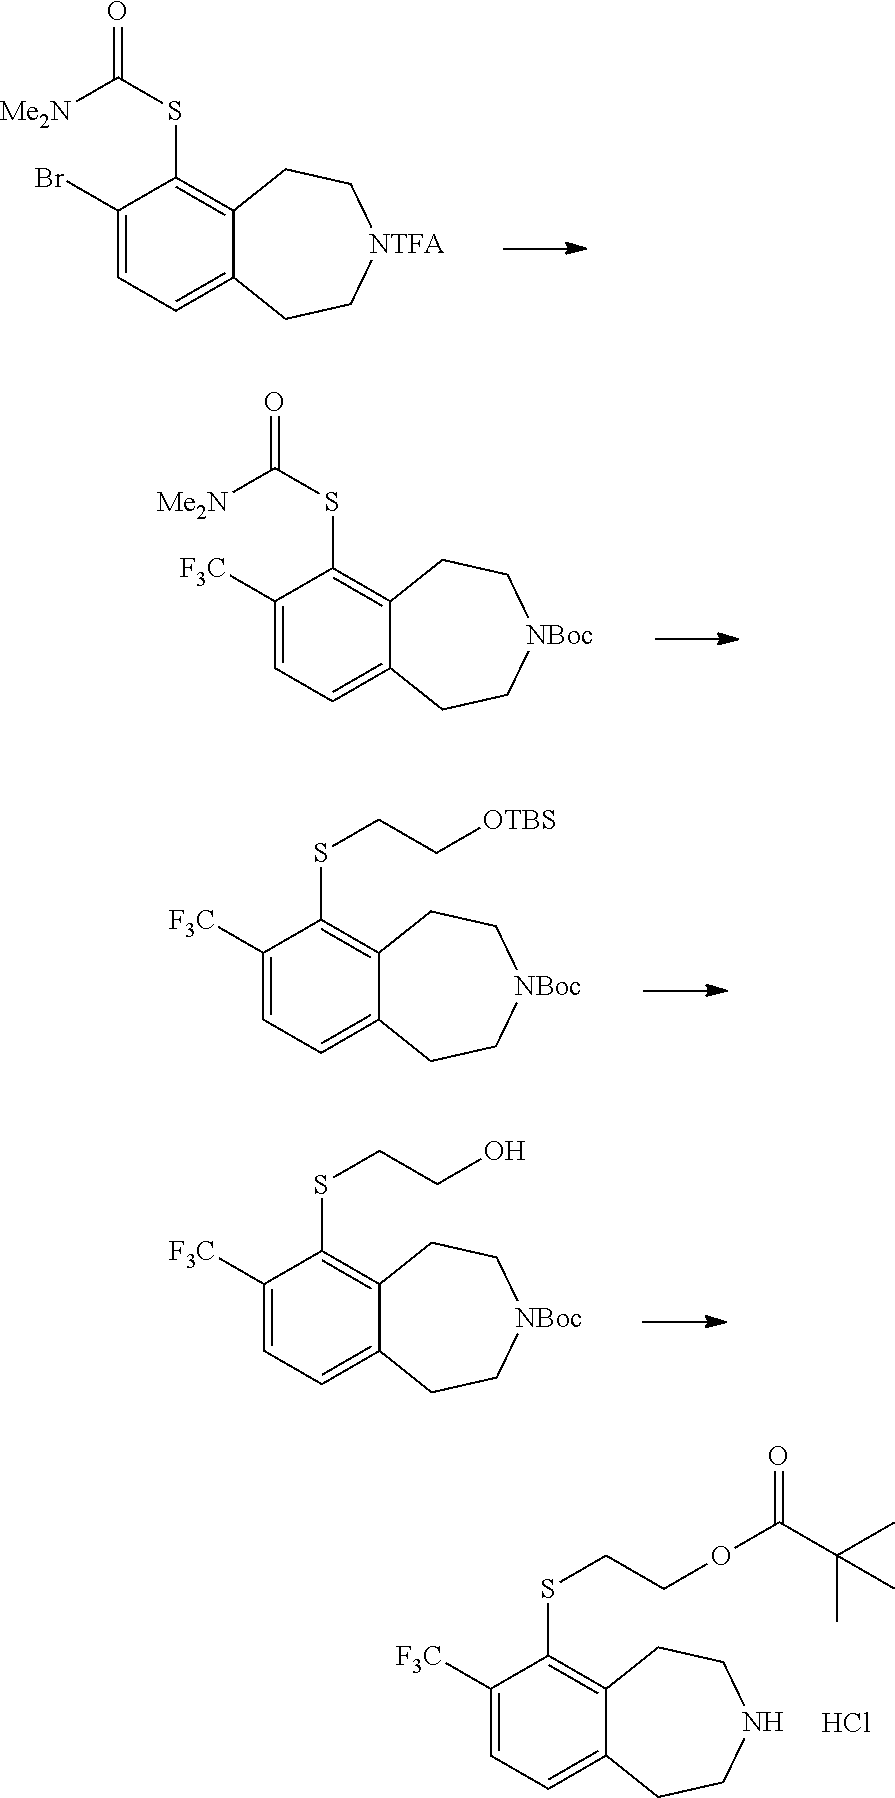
C1(Br)=CC=C2C(=C1SC([Me2N])=O)CC[NTFA]CC2.C1([F3C])=CC=C2C(=C1SC([Me2N])=O)CC[NBoc]CC2.C1([F3C])=CC=C2C(=C1SCC[OTBS])CC[NBoc]CC2.C1([F3C])=CC=C2C(=C1SCCO)CC[NBoc]CC2.C1([F3C])=CC=C2C(=C1SCCOC(C(C)(C)C)=O)CCNCC2.Cl
